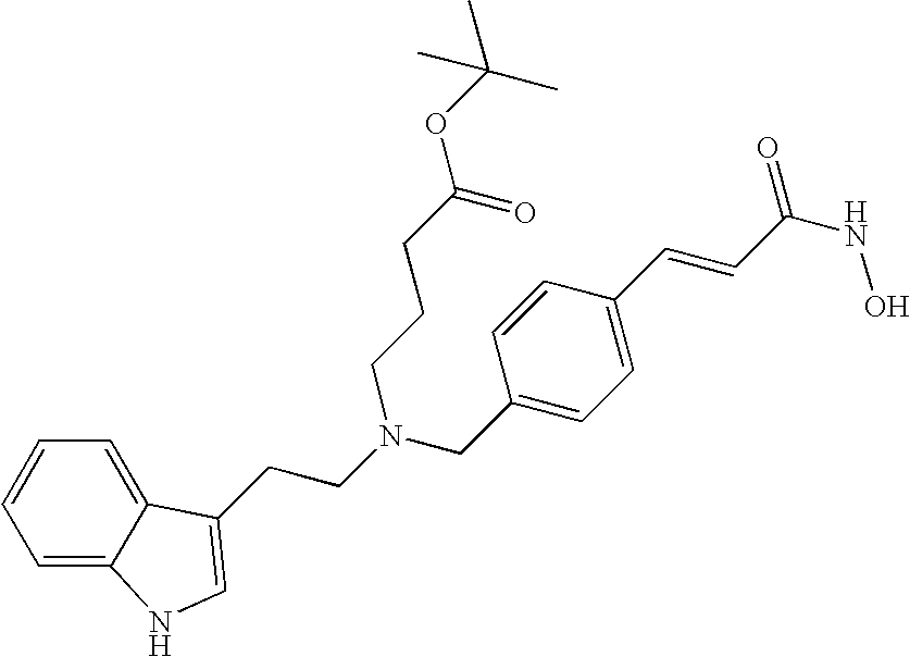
C1=C2C(=CC=C1)C(CCN(CC1=CC=C(C=CC(NO)=O)C=C1)CCCC(OC(C)(C)C)=O)=CN2
